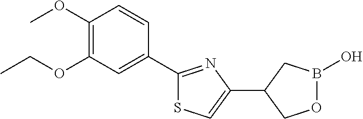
C1(OC)=C(OCC)C=C(C2=NC(C3COB(O)C3)=CS2)C=C1
